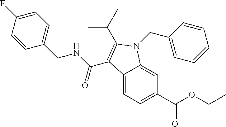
C12=CC=C(C(OCC)=O)C=C1N(CC1=CC=CC=C1)C(C(C)C)=C2C(NCC1=CC=C(F)C=C1)=O
